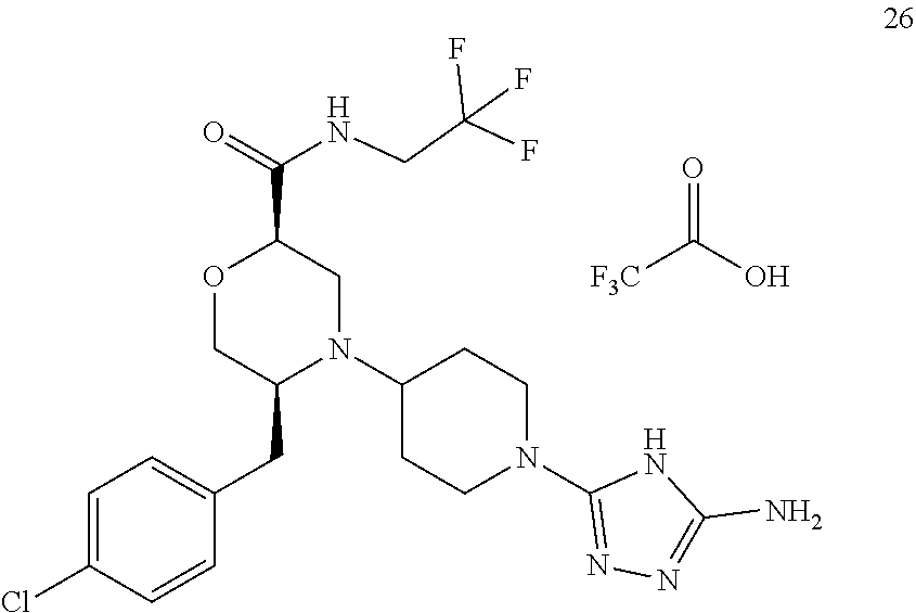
N(CC(F)(F)F)C(C1OCC(CC2=CC=C(Cl)C=C2)N(C2CCN(C3=NN=C(N)N3)CC2)C1)=O.C(O)(=O)[F3C]
